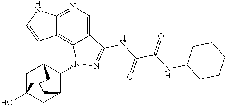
C12=NC=C3C(=C1C=CN2)N(C1C2CC4(O)CC1CC(C4)C2)N=C3NC(C(NC1CCCCC1)=O)=O
